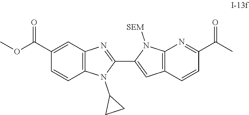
COC(C1=CC2=C(C=C1)N(C1CC1)C(C1=CC3=C(N1[SEM])N=C(C(C)=O)C=C3)=N2)=O
